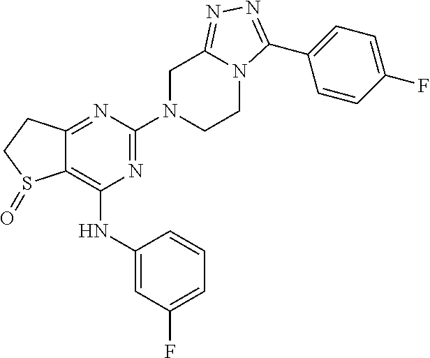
C12=NC(N3CCN4C(=NN=C4C4=CC=C(F)C=C4)C3)=NC(NC3=CC(F)=CC=C3)=C1S(=O)CC2
